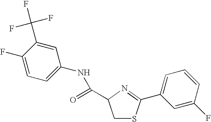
C1(F)=CC=C(NC(=O)C2CSC(C3=CC=CC(F)=C3)=N2)C=C1C(F)(F)F
